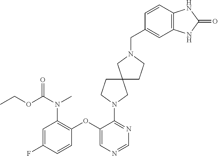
C1=C(F)C=CC(OC2=CN=CN=C2N2CC3(CC2)CCN(CC2=CC4=C(C=C2)NC(=O)N4)C3)=C1N(C)C(OCC)=O
